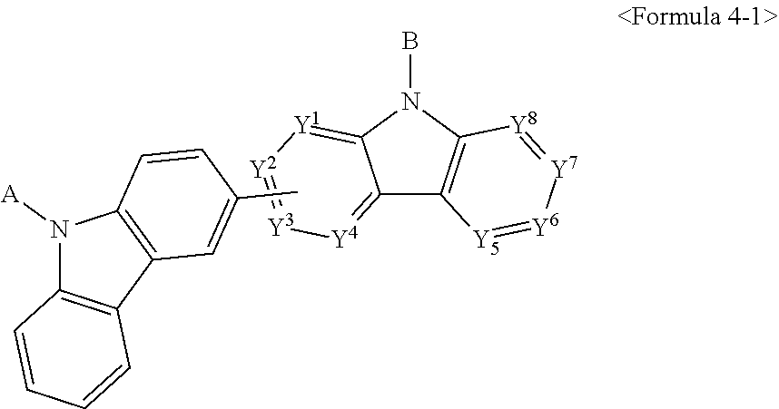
C12=[Y4][Y3]=[Y2][Y1]=C1N(B)C1=C2[Y5]=[Y6][Y7]=[Y8]1.N1([A])C2=C(C3=C1C=CC(C)=C3)C=CC=C2
